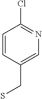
C1=CC(CS)=CN=C1Cl
